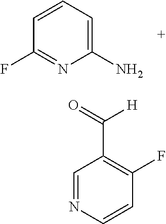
C1=NC=CC(F)=C1C([H])=O.C1=CC=C(N)N=C1F
